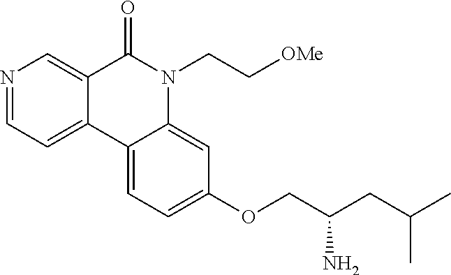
N1=CC=C2C(=C1)C(=O)N(CC[OMe])C1=CC(OCC(CC(C)C)N)=CC=C21
